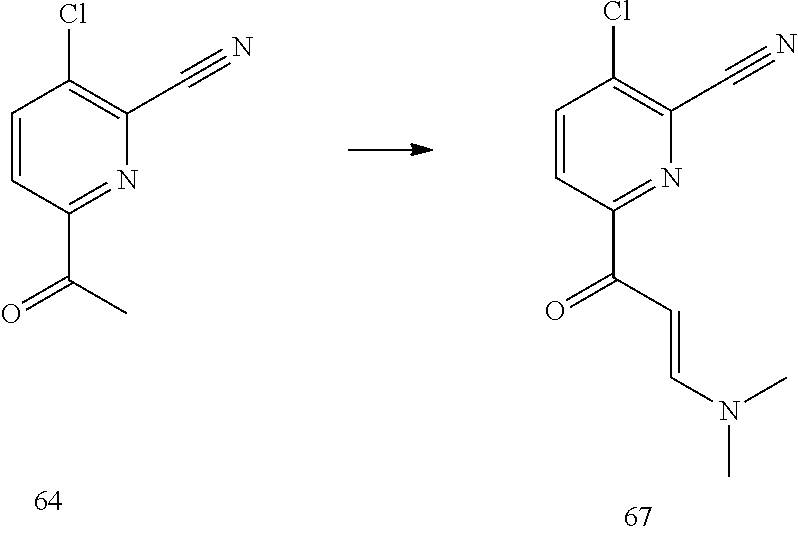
C1=CC(C(=O)C)=NC(C#N)=C1Cl.C1=CC(C(=O)C=CN(C)C)=NC(C#N)=C1Cl
